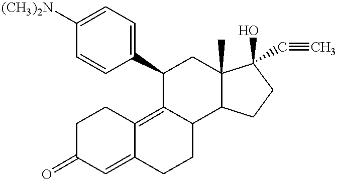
C1([(CH3)2N])=CC=C(C2C3=C4C(=CC(=O)CC4)CCC3C3C(C)(C2)C(O)(C#C)CC3)C=C1
